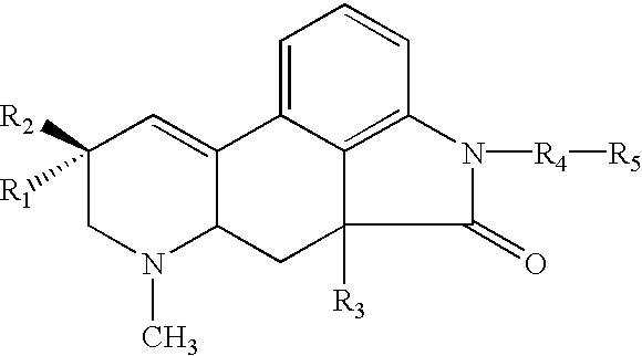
C1([R2])([R1])CN(C)C2C(=C1)C1=CC=CC3=C1C([R3])(C2)C(=O)N3[R4][R5]
